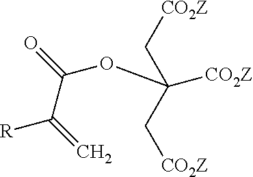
C(=O)(C(=C)[R])OC(C[CO2Z])([CO2Z])C[CO2Z]
